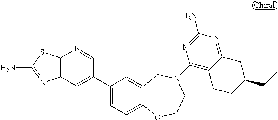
C12=C(C=C(C3=CC=C4C(=C3)CN(C3=C5C(=NC(N)=N3)CC(CC)CC5)CCO4)C=N1)N=C(N)S2
